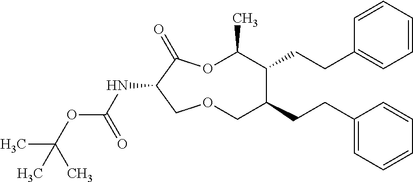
N(C1C(=O)OC(C)C(CCC2=CC=CC=C2)C(CCC2=CC=CC=C2)COC1)C(OC(C)(C)C)=O
